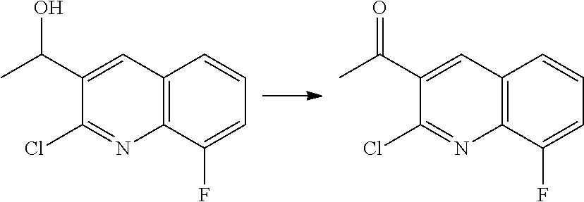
C12=C(C(F)=CC=C1)N=C(Cl)C(C(C)O)=C2.C12=C(C(F)=CC=C1)N=C(Cl)C(C(C)=O)=C2
